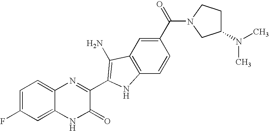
C1=C2C(=CC=C1F)N=C(C1=C(N)C3=C(C=CC(C(=O)N4CC(N(C)C)CC4)=C3)N1)C(=O)N2
